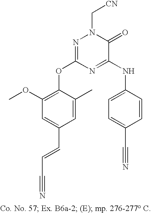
C1=C(C=CC#N)C=C(C)C(OC2=NN(C[CN])C(=O)C(NC3=CC=C(C#N)C=C3)=N2)=C1OC
